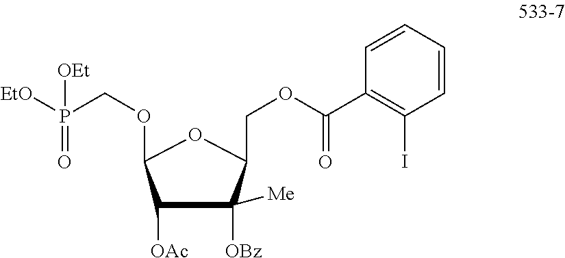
C1([OAc])C([OBz])([Me])C(COC(=O)C2=C(I)C=CC=C2)OC1OCP([EtO])(=O)[OEt]
